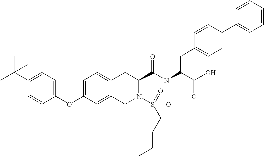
C12=CC=C(OC3=CC=C(C(C)(C)C)C=C3)C=C1CN(S(=O)(=O)CCCC)C(C(NC(C(O)=O)CC1=CC=C(C3=CC=CC=C3)C=C1)=O)C2
